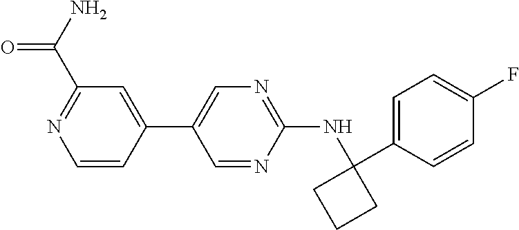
C1(C2=CN=C(NC3(C4=CC=C(F)C=C4)CCC3)N=C2)=CC(C(N)=O)=NC=C1
